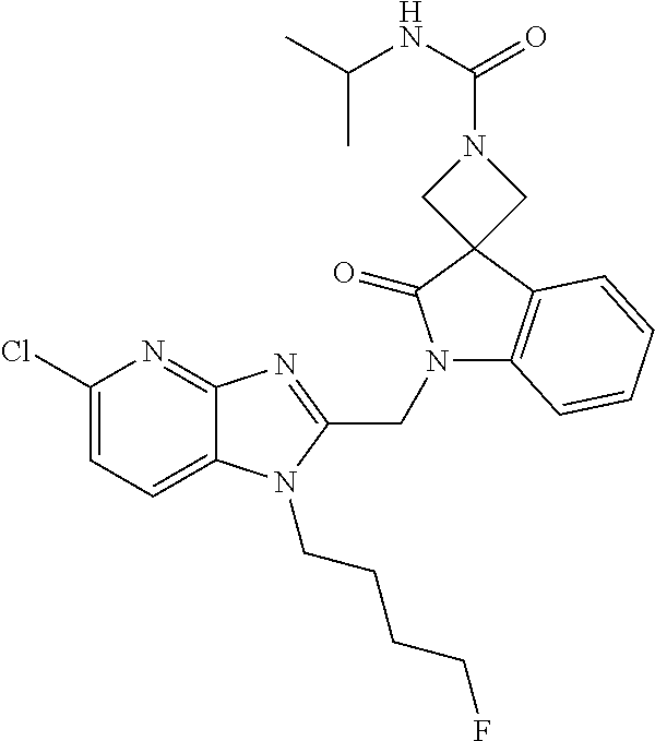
C1(Cl)=CC=C2C(=N1)N=C(CN1C3=C(C4(C1=O)CN(C(NC(C)C)=O)C4)C=CC=C3)N2CCCCF
